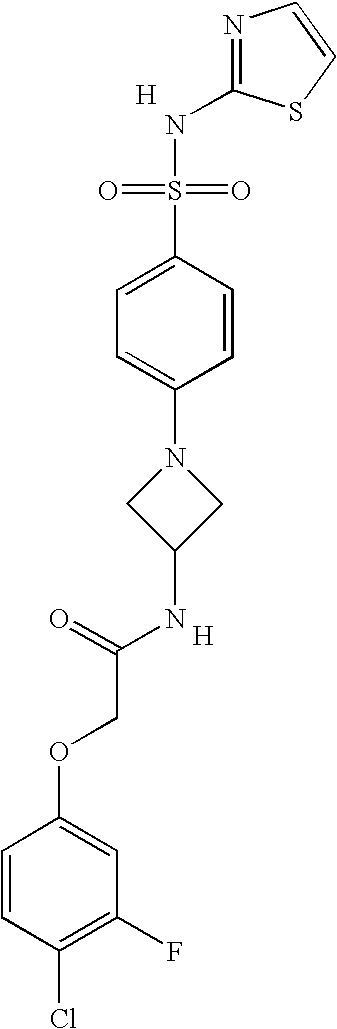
N1=C(NS(=O)(=O)C2=CC=C(N3CC(NC(=O)COC4=CC(F)=C(Cl)C=C4)C3)C=C2)SC=C1.[H].[H]
